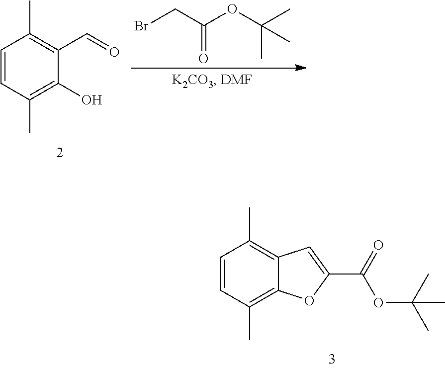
C1=CC(C)=C2C(=C1C)C=C(C(OC(C)(C)C)=O)O2.C1=CC(C)=C(O)C(C=O)=C1C.BrCC(OC(C)(C)C)=O
